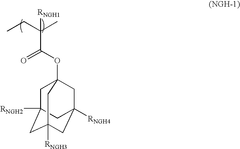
C1C2([RNGH2])CC3([RNGH3])CC([RNGH4])(CC1(OC(=O)C(C)(CC)[RNGH1])C3)C2
